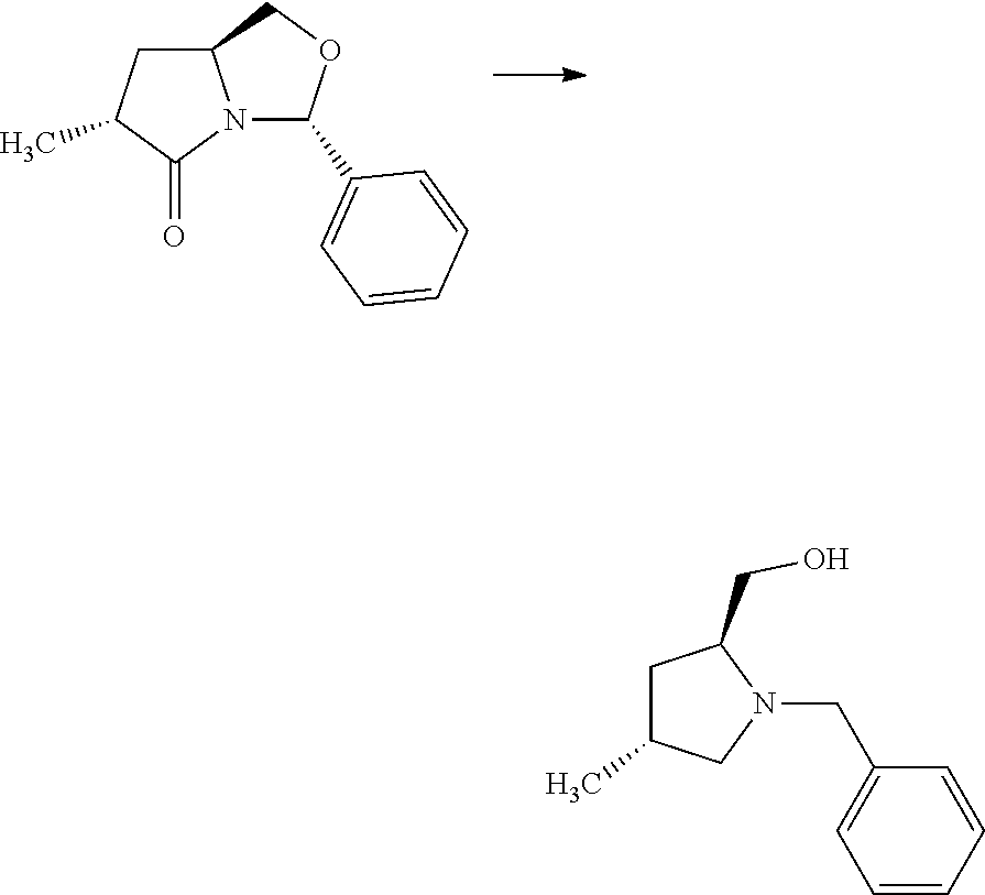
N12C(C3=CC=CC=C3)OCC1CC(C)C2=O.C1C(C)CN(CC2=CC=CC=C2)C1CO
